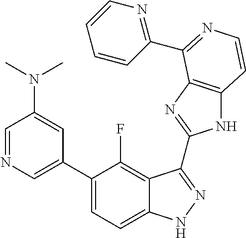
C1=C(C2=CC=C3C(=C2F)C(C2=NC4=C(N2)C=CN=C4C2=NC=CC=C2)=NN3)C=C(N(C)C)C=N1
